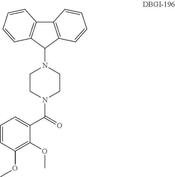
C1=CC(OC)=C(OC)C(C(=O)N2CCN(C3C4=C(C5=C3C=CC=C5)C=CC=C4)CC2)=C1
